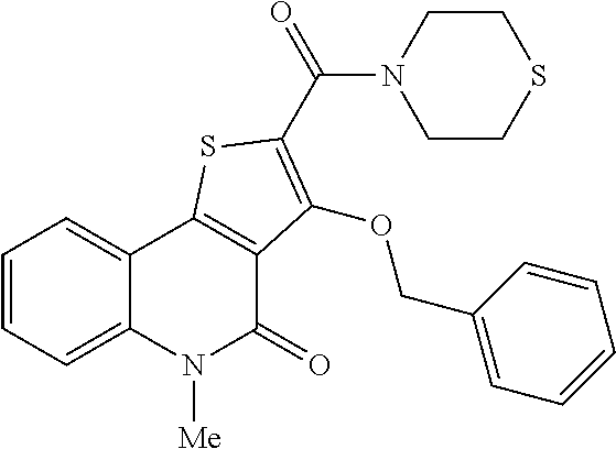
C1=CC=C2C(=C1)C1=C(C(=O)N2[Me])C(OCC2=CC=CC=C2)=C(C(N2CCSCC2)=O)S1
